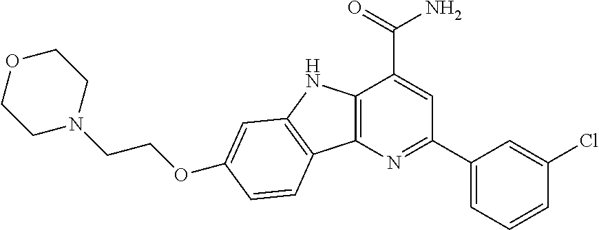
C1OCCN(CCOC2=CC3=C(C4=C(N3)C(C(=O)N)=CC(C3=CC=CC(Cl)=C3)=N4)C=C2)C1
